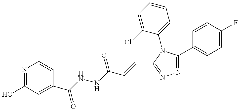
N1=C(O)C=C(C(NNC(C=CC2=NN=C(C3=CC=C(F)C=C3)N2C2=CC=CC=C2Cl)=O)=O)C=C1
